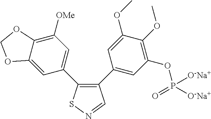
C12=CC(C3=C(C4=CC(OP(=O)([O-Na+])[O-Na+])=C(OC)C(OC)=C4)C=NS3)=CC([OMe])=C1OCO2
